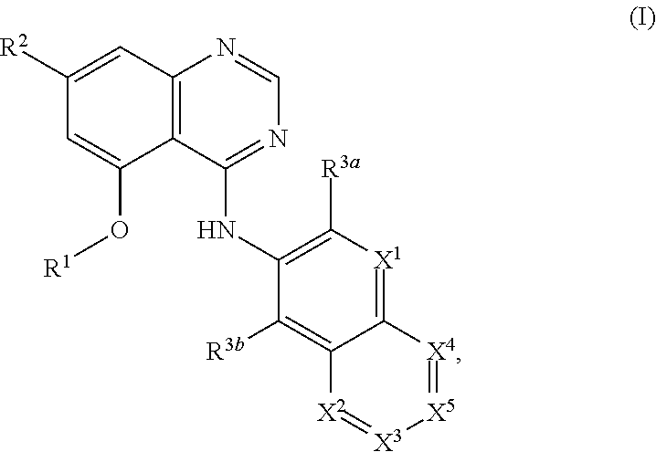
C1=C(O[R1])C2=C(C=C1[R2])N=CN=C2NC1=C([R3a])[X1]=C2C(=C1[R3b])[X2]=[X3][X5]=[X4]2
